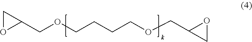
C(OCCCCOCC1CO1)C1CO1
